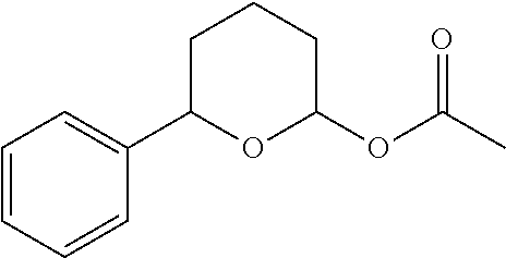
C1=CC=CC(C2OC(OC(C)=O)CCC2)=C1
